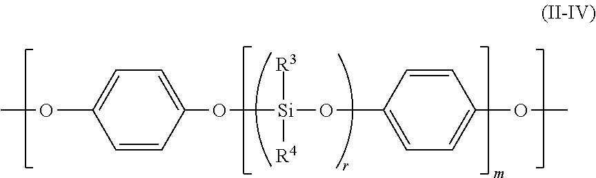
C1(O[Si](OC2=CC=C(OC)C=C2)([R3])[R4])=CC=C(OC)C=C1
